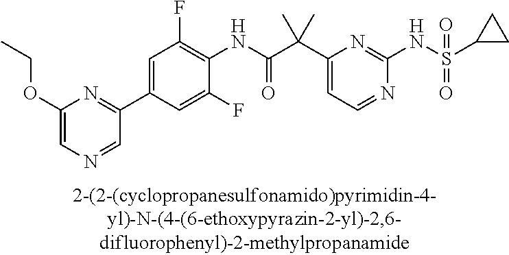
N1=CC=C(C(C(NC2=C(F)C=C(C3=NC(OCC)=CN=C3)C=C2F)=O)(C)C)N=C1NS(=O)(=O)C1CC1
